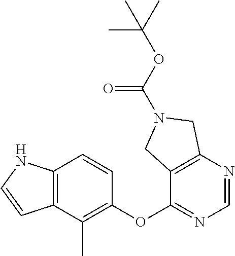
C1=CC2=C(C(C)=C1OC1=NC=NC3=C1CN(C(OC(C)(C)C)=O)C3)C=CN2
